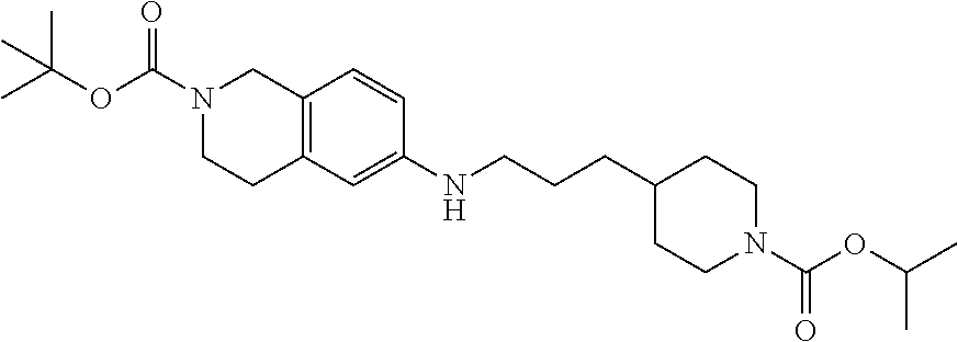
O=C(N1CCC2=C(C1)C=CC(NCCCC1CCN(C(OC(C)C)=O)CC1)=C2)OC(C)(C)C
